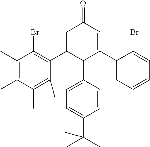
C1(C)=C(C)C(Br)=C(C2C(C3=CC=C(C(C)(C)C)C=C3)C(C3=CC=CC=C3Br)=CC(=O)C2)C(C)=C1C
